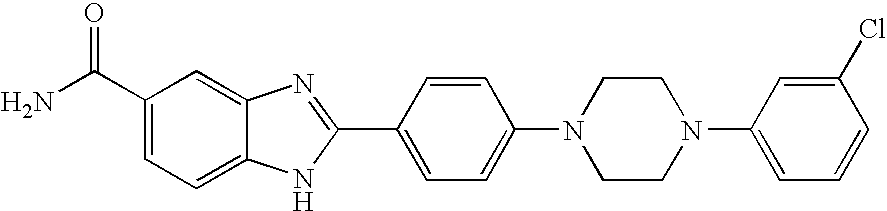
C1(C(N)=O)=CC=C2C(=C1)N=C(C1=CC=C(N3CCN(C4=CC=CC(Cl)=C4)CC3)C=C1)N2
